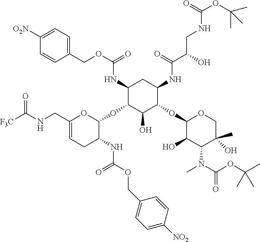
C1(NC(OCC2=CC=C([O2N])C=C2)=O)C(OC2OC(CNC([F3C])=O)=CCC2NC(=O)OCC2=CC=C([NO2])C=C2)C(O)C(OC2C(O)C(N(C)C(=O)OC(C)(C)C)C(C)(O)CO2)C(NC(C(CNC(OC(C)(C)C)=O)O)=O)C1
